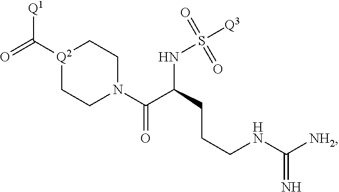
[Q2]1(C(=O)[Q1])CCN(C(C(CCCNC([NH2])=N)NS([Q3])(=O)=O)=O)CC1
